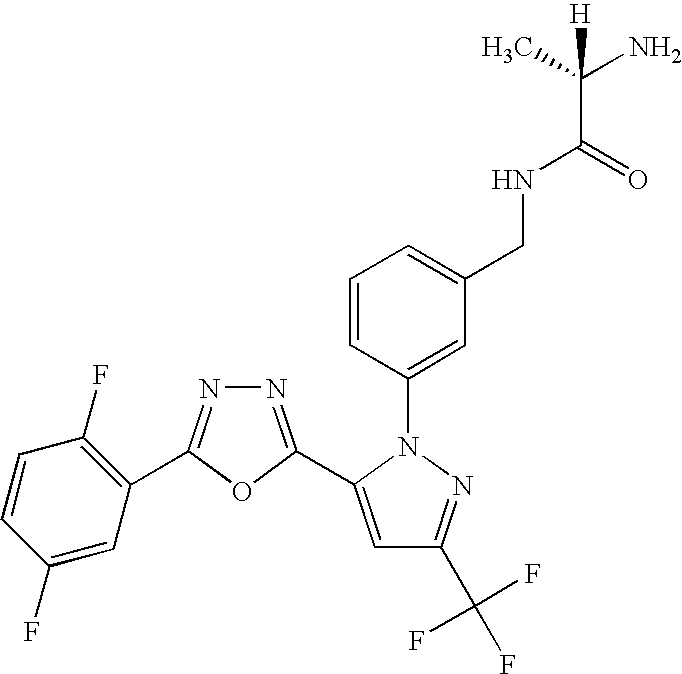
N1=C(C2=CC(C(F)(F)F)=NN2C2=CC(CNC(C(C)(N)[H])=O)=CC=C2)OC(C2=C(F)C=CC(F)=C2)=N1
